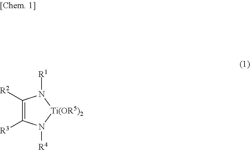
C1([R2])=C([R3])N([R4])[Ti(OR5)2]N1[R1]
